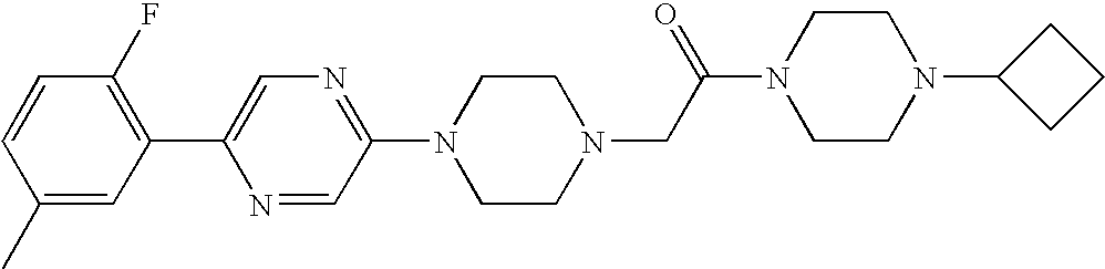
N1=C(N2CCN(CC(N3CCN(C4CCC4)CC3)=O)CC2)C=NC(C2=C(F)C=CC(C)=C2)=C1
